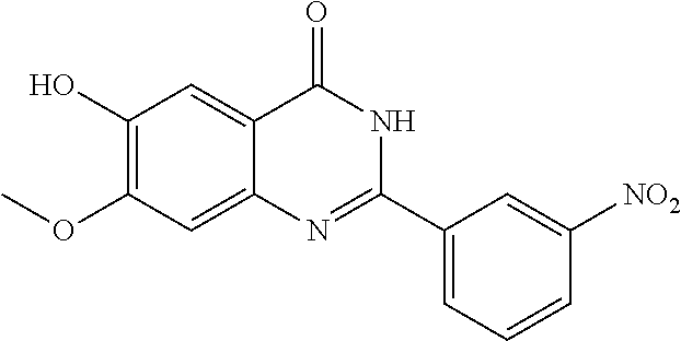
C1(O)=C(OC)C=C2C(=C1)C(=O)NC(C1=CC=CC([NO2])=C1)=N2
